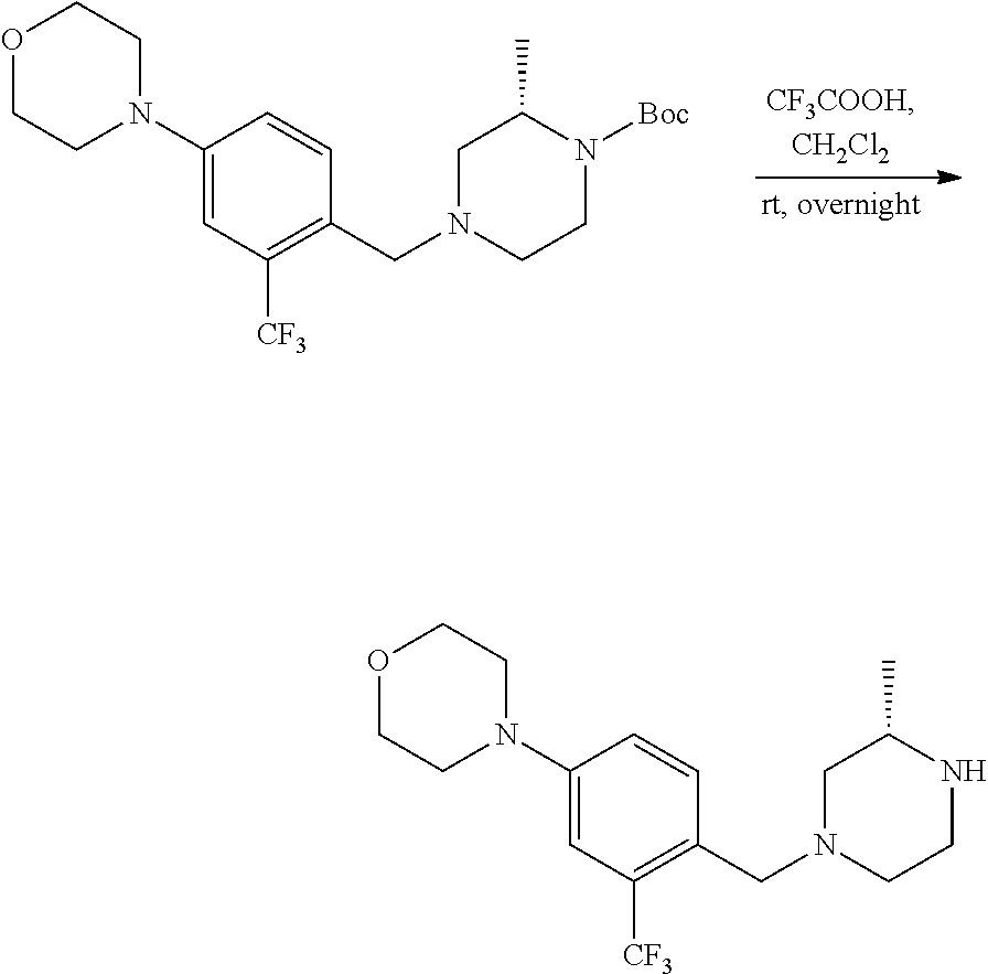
O1CCN(C2=CC([CF3])=C(CN3CCN([Boc])C(C)C3)C=C2)CC1.O1CCN(C2=CC([CF3])=C(CN3CCNC(C)C3)C=C2)CC1
